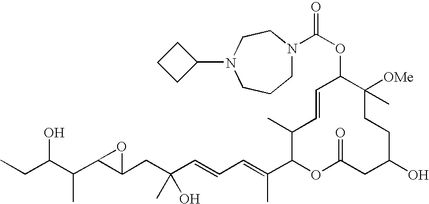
CCC(C(C1C(CC(C=CC=C(C2OC(=O)CC(O)CCC([OMe])(C)C(OC(=O)N3CCCN(C4CCC4)CC3)C=CC2C)C)(O)C)O1)C)O
